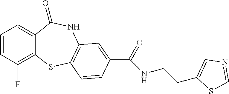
C1=CC(F)=C2C(=C1)C(=O)NC1=C(S2)C=CC(C(=O)NCCC2=CN=CS2)=C1
